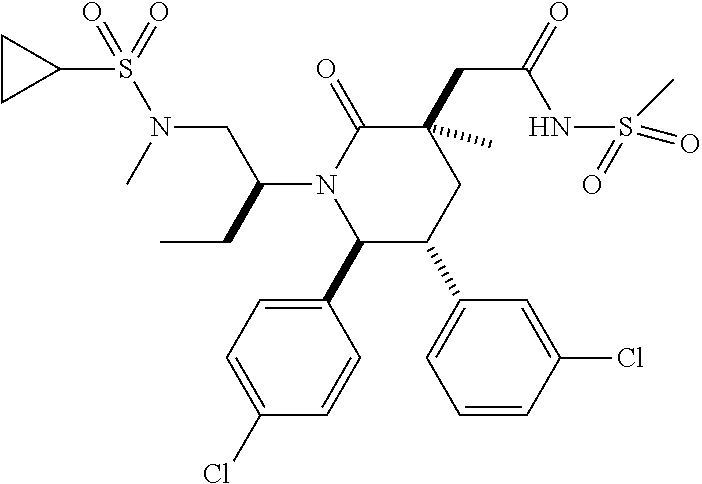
C1(C2=CC=C(Cl)C=C2)C(C2=CC=CC(Cl)=C2)CC(CC(=O)NS(C)(=O)=O)(C)C(=O)N1C(CC)CN(S(C1CC1)(=O)=O)C
